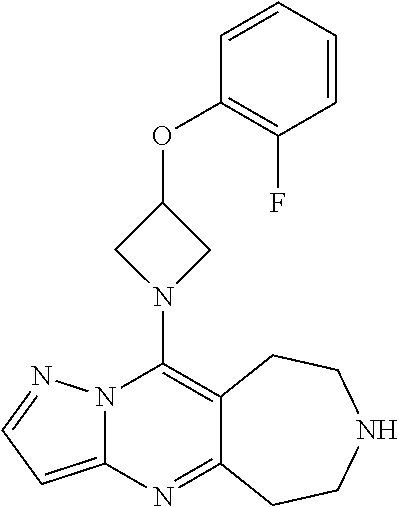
N12C(=CC=N1)N=C1C(=C2N2CC(OC3=C(F)C=CC=C3)C2)CCNCC1
